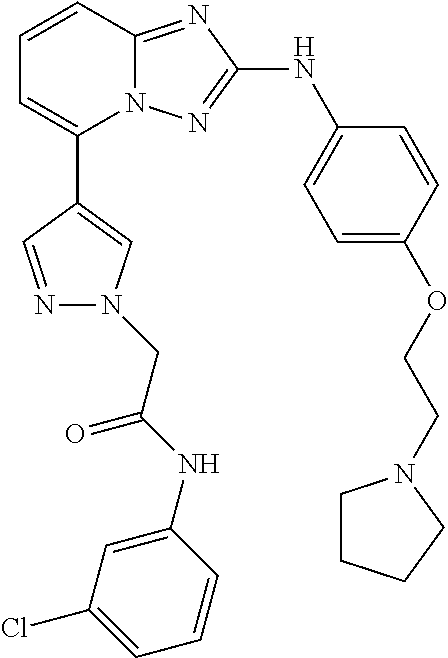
C1=CC2=NC(NC3=CC=C(OCCN4CCCC4)C=C3)=NN2C(C2=CN(CC(NC3=CC(Cl)=CC=C3)=O)N=C2)=C1
